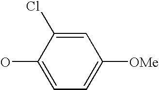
OC1=CC=C([OMe])C=C1Cl
